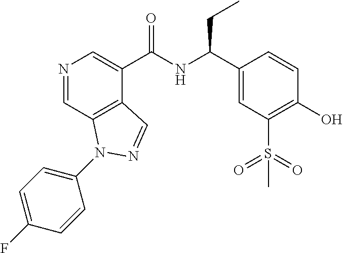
N1=CC2=C(C(C(NC(C3=CC(S(C)(=O)=O)=C(O)C=C3)CC)=O)=C1)C=NN2C1=CC=C(F)C=C1
